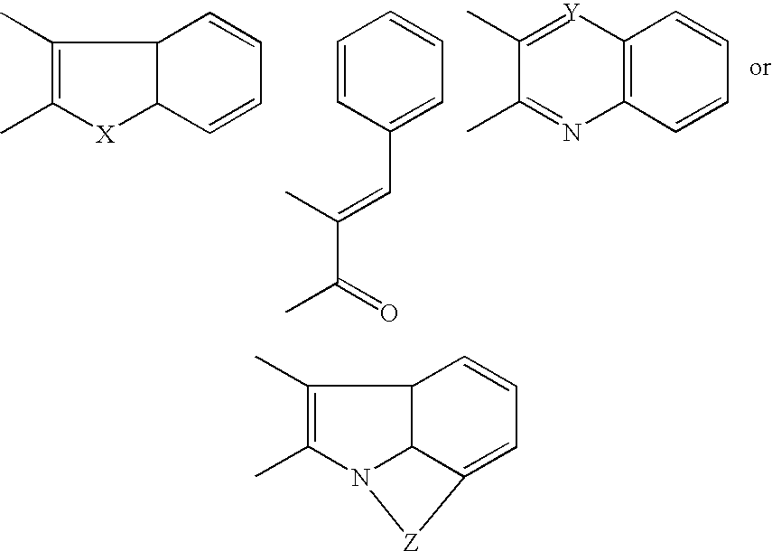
C1=CC=CC2C(C)=C(C)[X]C12.C1=CC(C=C(C(C)=O)C)=CC=C1.C12=C(C=CC=C1)N=C(C)C(C)=[Y]2.C12=CC=CC3C(C)=C(C)N(C13)[Z]2
